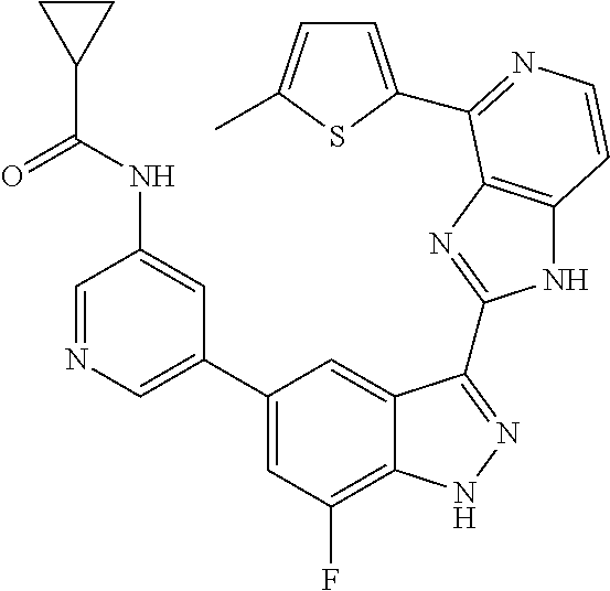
C1=C(C2=CC(F)=C3C(=C2)C(C2=NC4=C(N2)C=CN=C4C2=CC=C(C)S2)=NN3)C=C(NC(C2CC2)=O)C=N1
